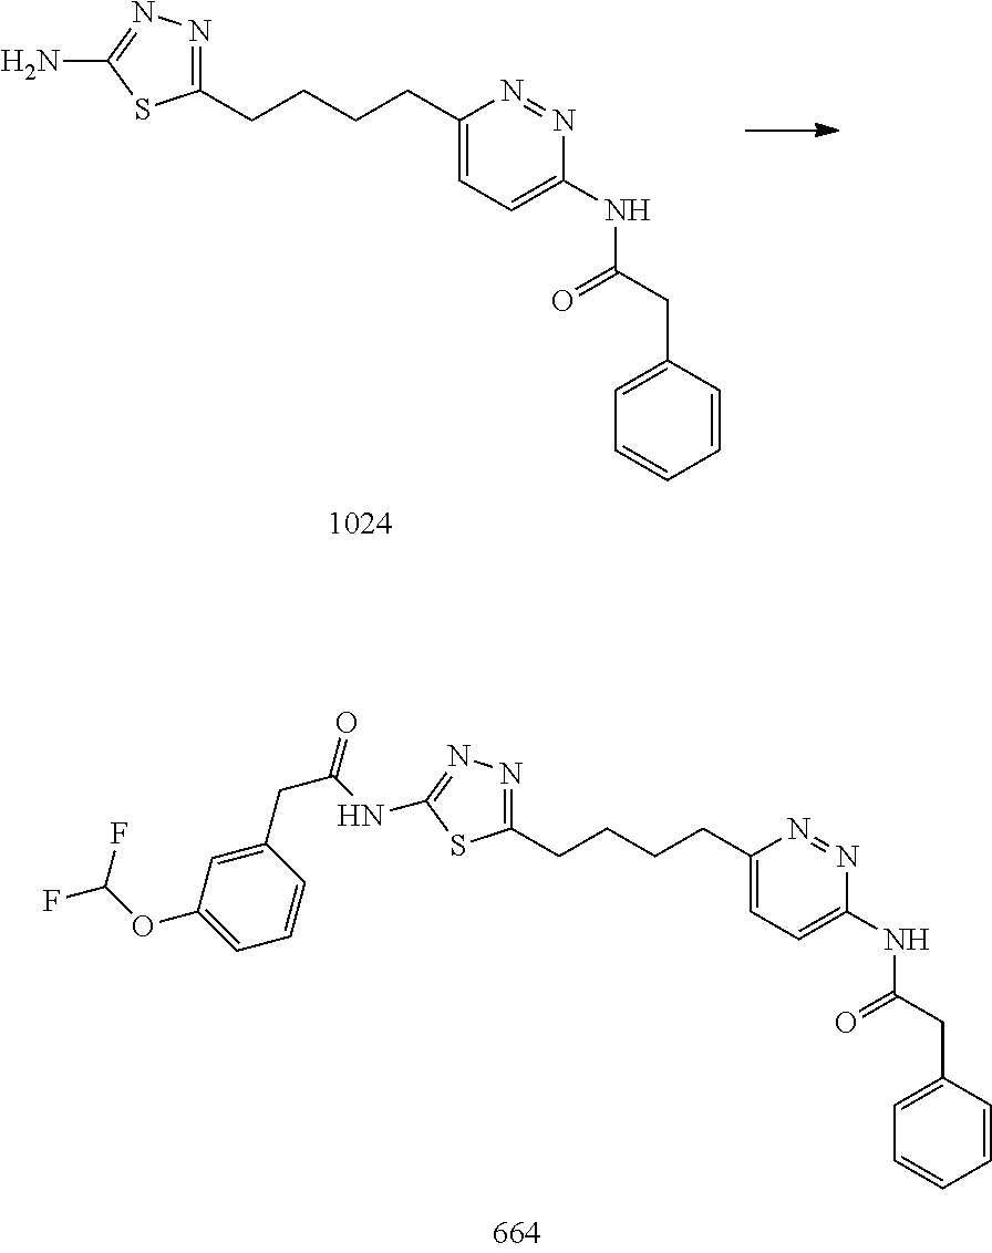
C1(CCCCC2=CC=C(NC(CC3=CC=CC=C3)=O)N=N2)=NN=C(NC(CC2=CC(OC(F)F)=CC=C2)=O)S1.C1(CCCCC2=CC=C(NC(CC3=CC=CC=C3)=O)N=N2)=NN=C(N)S1
